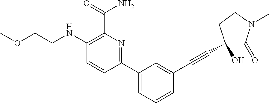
C1(NCCOC)=C(C(=O)N)N=C(C2=CC=CC(C#CC3(O)C(=O)N(C)CC3)=C2)C=C1
